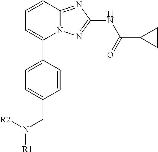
C1=C(CN([R1])[R2])C=CC(C2=CC=CC3=NC(NC(=O)C4CC4)=NN23)=C1
